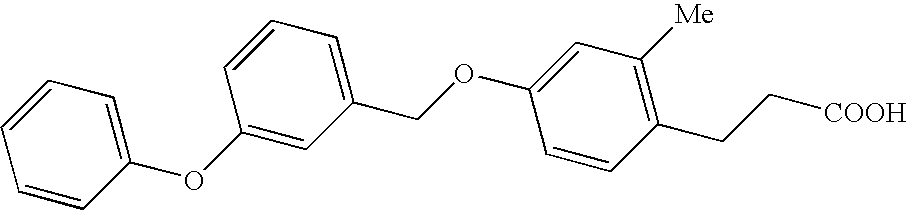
O(C1=CC([Me])=C(CC[COOH])C=C1)CC1=CC=CC(OC2=CC=CC=C2)=C1
